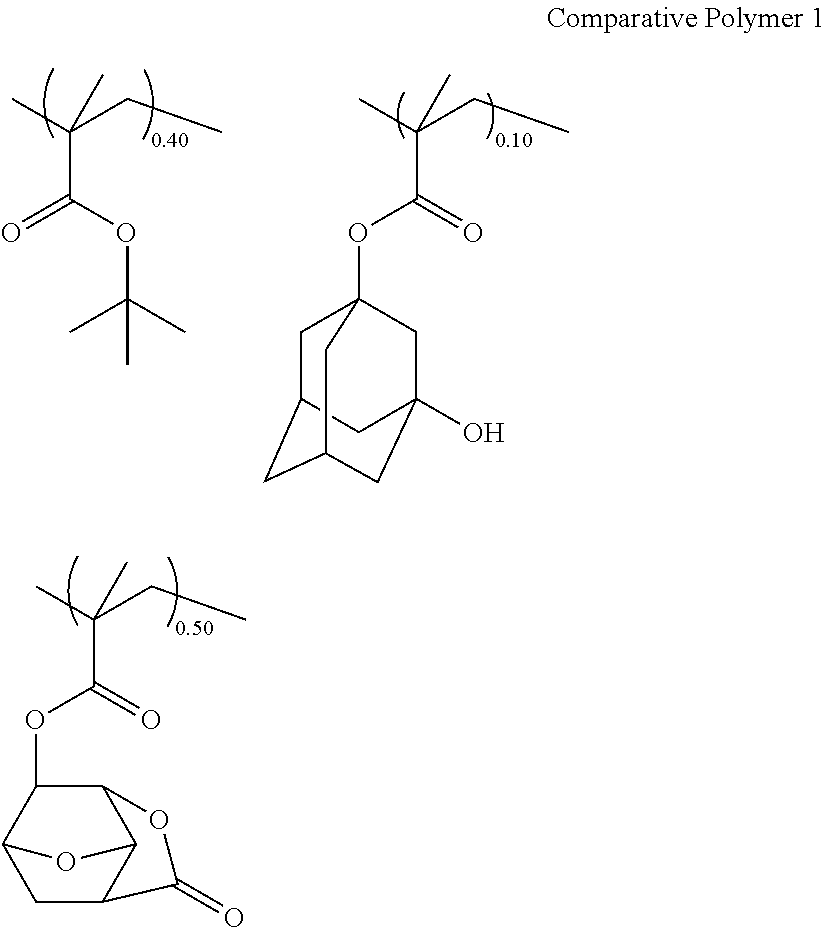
C(OC(=O)C(CC)(C)C)(C)(C)C.O(C(=O)C(CC)(C)C)C12CC3CC(CC(O)(C1)C3)C2.O=C(C(CC)(C)C)OC1C2CC3C(C1OC3=O)O2
